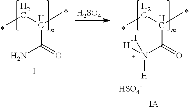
CCC(C)C(=O)N.CCC(C)C(=O)N([H])([H])[H].[HSO4-].I.[H2SO4].[IA]
